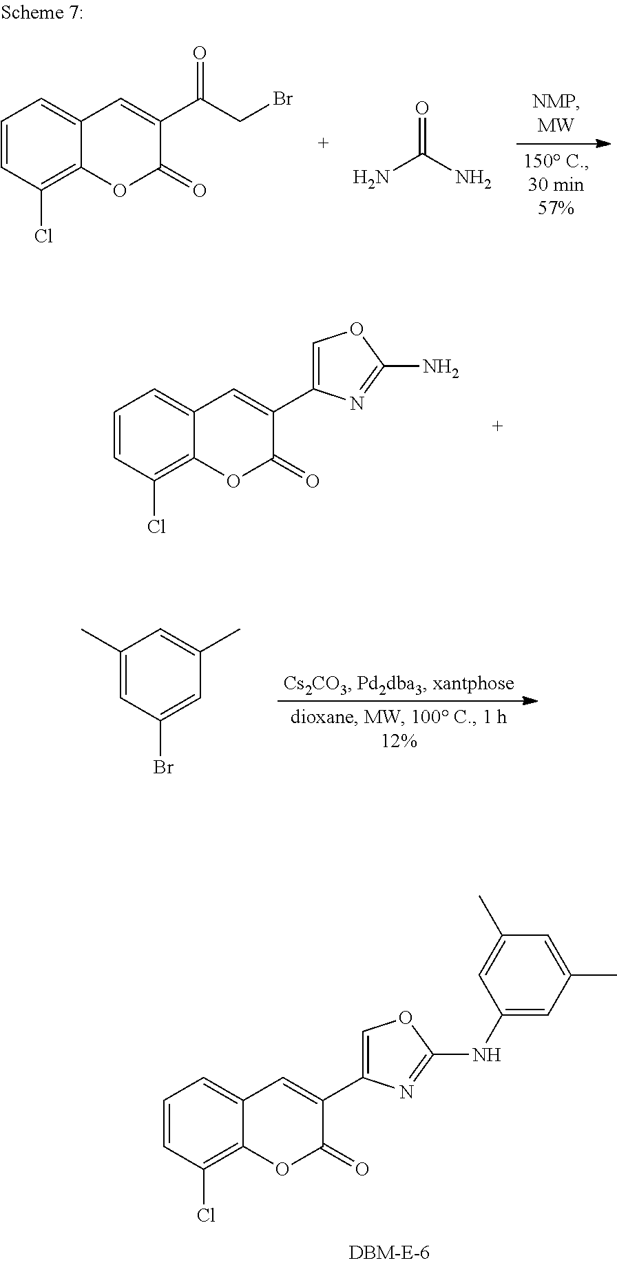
C1=CC(Cl)=C2C(=C1)C=C(C(CBr)=O)C(=O)O2.NC(N)=O.C1=CC(Cl)=C2C(=C1)C=C(C1=COC(N)=N1)C(=O)O2.C1(C)=CC(Br)=CC(C)=C1.C1=CC(Cl)=C2C(=C1)C=C(C1=COC(NC3=CC(C)=CC(C)=C3)=N1)C(=O)O2
